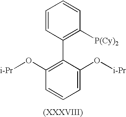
C1=CC(C2=C(O[i-Pr])C=CC=C2O[i-Pr])=C([P(Cy)2])C=C1
